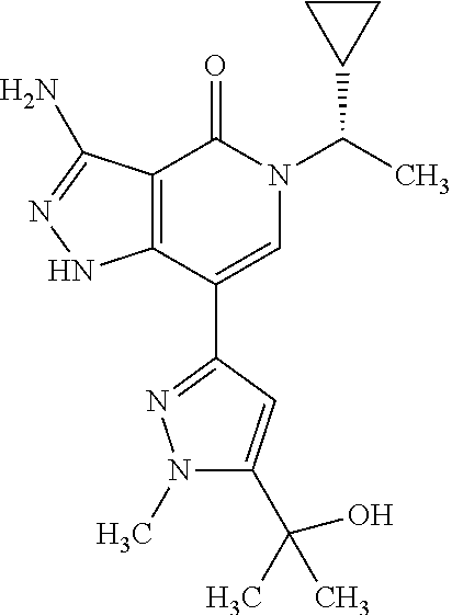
C12=C(C(C3=NN(C)C(C(O)(C)C)=C3)=CN(C(C)C3CC3)C1=O)NN=C2N
